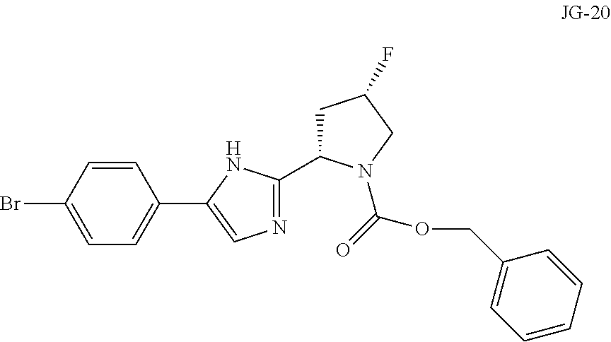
C1=CC(Br)=CC=C1C1=CN=C(C2CC(F)CN2C(OCC2=CC=CC=C2)=O)N1
